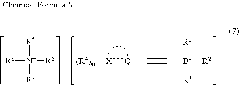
[R8][N+]([R6])([R5])[R7].[(R4)m][X]:[Q]C#C[B-]([R2])([R1])[R3]
